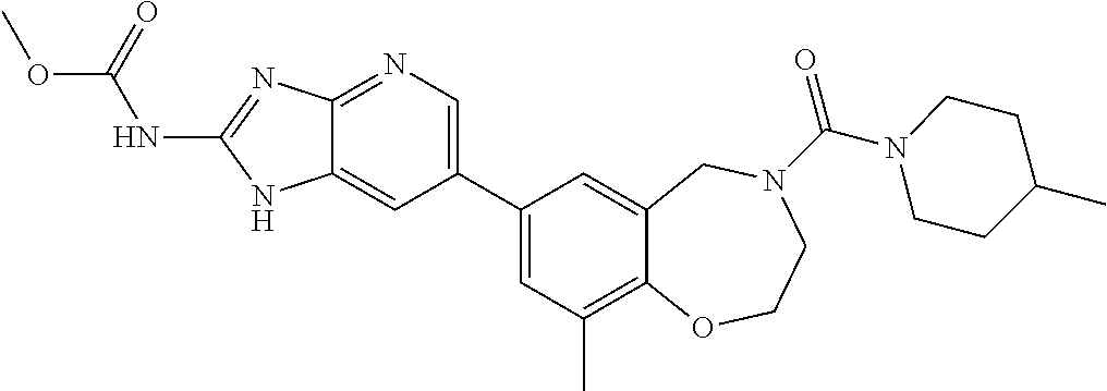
C12=NC=C(C3=CC(C)=C4C(=C3)CN(C(=O)N3CCC(C)CC3)CCO4)C=C1NC(NC(OC)=O)=N2
